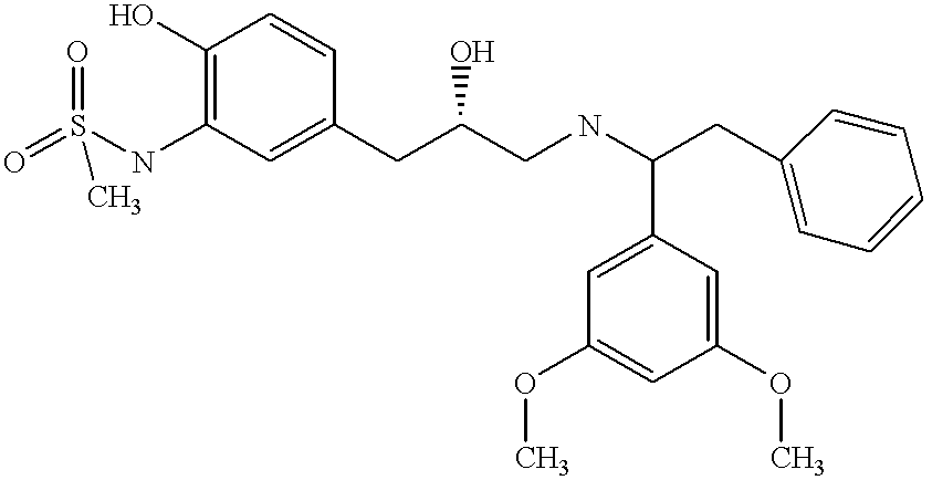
O=S(NC1=C(O)C=CC(CC(CNC(CC2=CC=CC=C2)C2=CC(OC)=CC(OC)=C2)O)=C1)(=O)C
